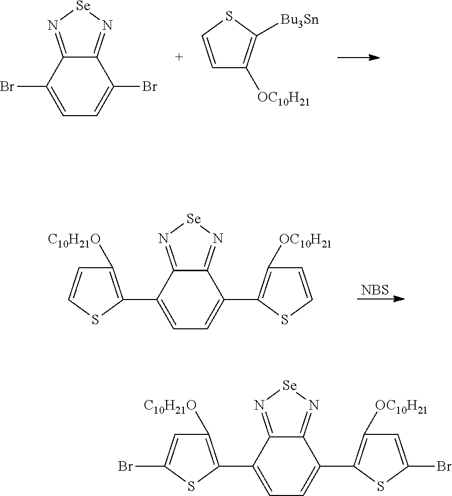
[NBS].C1([C10H21O])=C(C2=CC=C(C3=C([OC10H21])C=CS3)C3=N[Se]N=C23)SC=C1.C1(Br)=CC=C(Br)C2=N[Se]N=C12.C1=CSC([Bu3Sn])=C1[OC10H21].C1([C10H21O])=C(C2=CC=C(C3=C([OC10H21])C=C(Br)S3)C3=N[Se]N=C23)SC(Br)=C1
